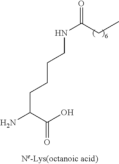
O=C(CC)NCCCCC(N)C(O)=O
